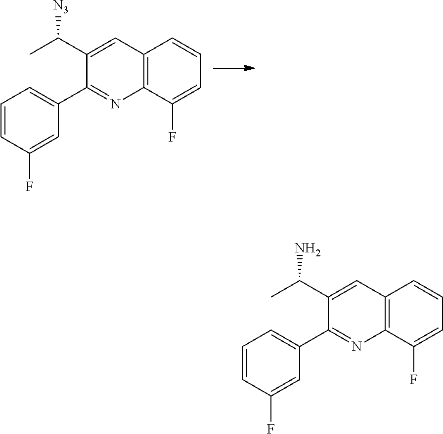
CC(C1=CC2=C(N=C1C1=CC=CC(F)=C1)C(F)=CC=C2)N.CC(C1=CC2=C(N=C1C1=CC=CC(F)=C1)C(F)=CC=C2)[N3]
